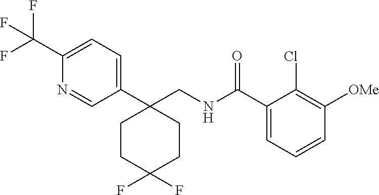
C1(C2(CNC(C3=CC=CC([OMe])=C3Cl)=O)CCC(F)(F)CC2)=CC=C(C(F)(F)F)N=C1
